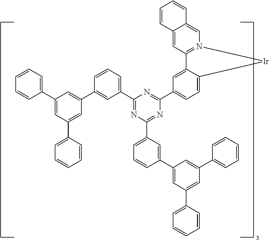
C12=CC(C3=NC(C4=CC=CC(C5=CC(C6=CC=CC=C6)=CC(C6=CC=CC=C6)=C5)=C4)=NC(C4=CC=CC(C5=CC(C6=CC=CC=C6)=CC(C6=CC=CC=C6)=C5)=C4)=N3)=CC=C1[Ir]N1=C2C=C2C(=C1)C=CC=C2
